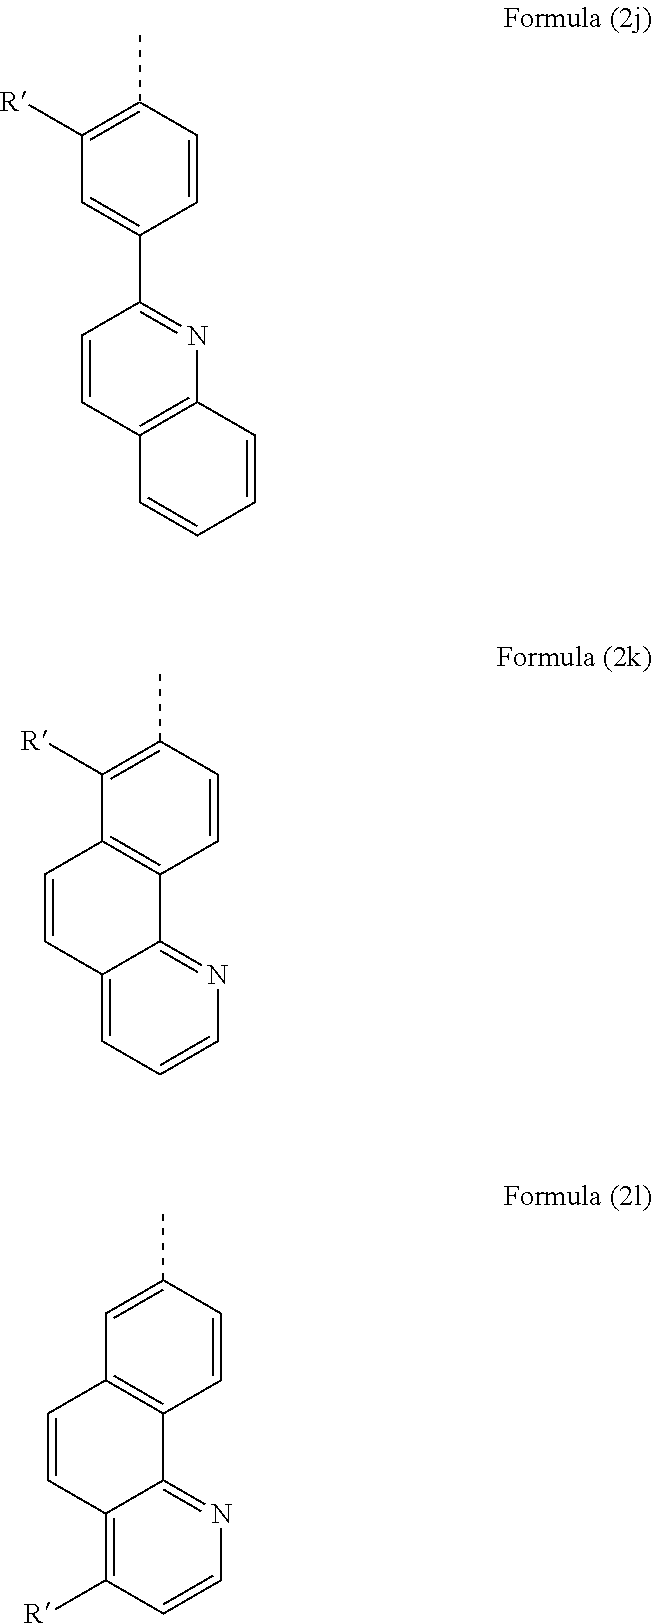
C1([R])=C(C)C=CC(C2=NC3=C(C=C2)C=CC=C3)=C1.C1([R])=C(C)C=CC2=C1C=CC1=CC=CN=C21.C1=C(C)C=CC2=C1C=CC1=C([R])C=CN=C21
